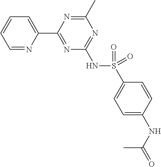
C1=NC(C2=NC(NS(=O)(C3=CC=C(NC(=O)C)C=C3)=O)=NC(C)=N2)=CC=C1
